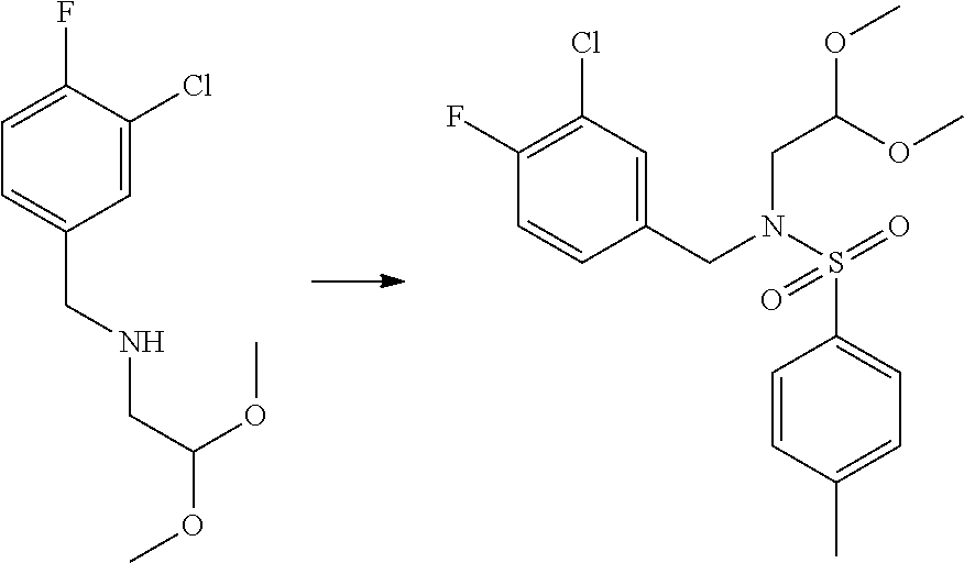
C1=C(F)C(Cl)=CC(CNCC(OC)OC)=C1.C1(F)=C(Cl)C=C(CN(S(=O)(=O)C2=CC=C(C)C=C2)CC(OC)OC)C=C1
